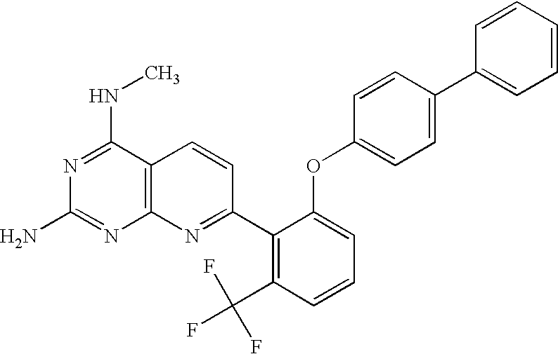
C12=C(C(NC)=NC(N)=N1)C=CC(C1=C(C(F)(F)F)C=CC=C1OC1=CC=C(C3=CC=CC=C3)C=C1)=N2
